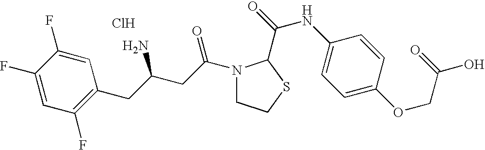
Cl.C1(F)=CC(F)=C(CC(CC(=O)N2CCSC2C(=O)NC2=CC=C(OCC(O)=O)C=C2)N)C=C1F
